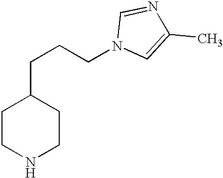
C1CNCCC1CCCN1C=C(C)N=C1
